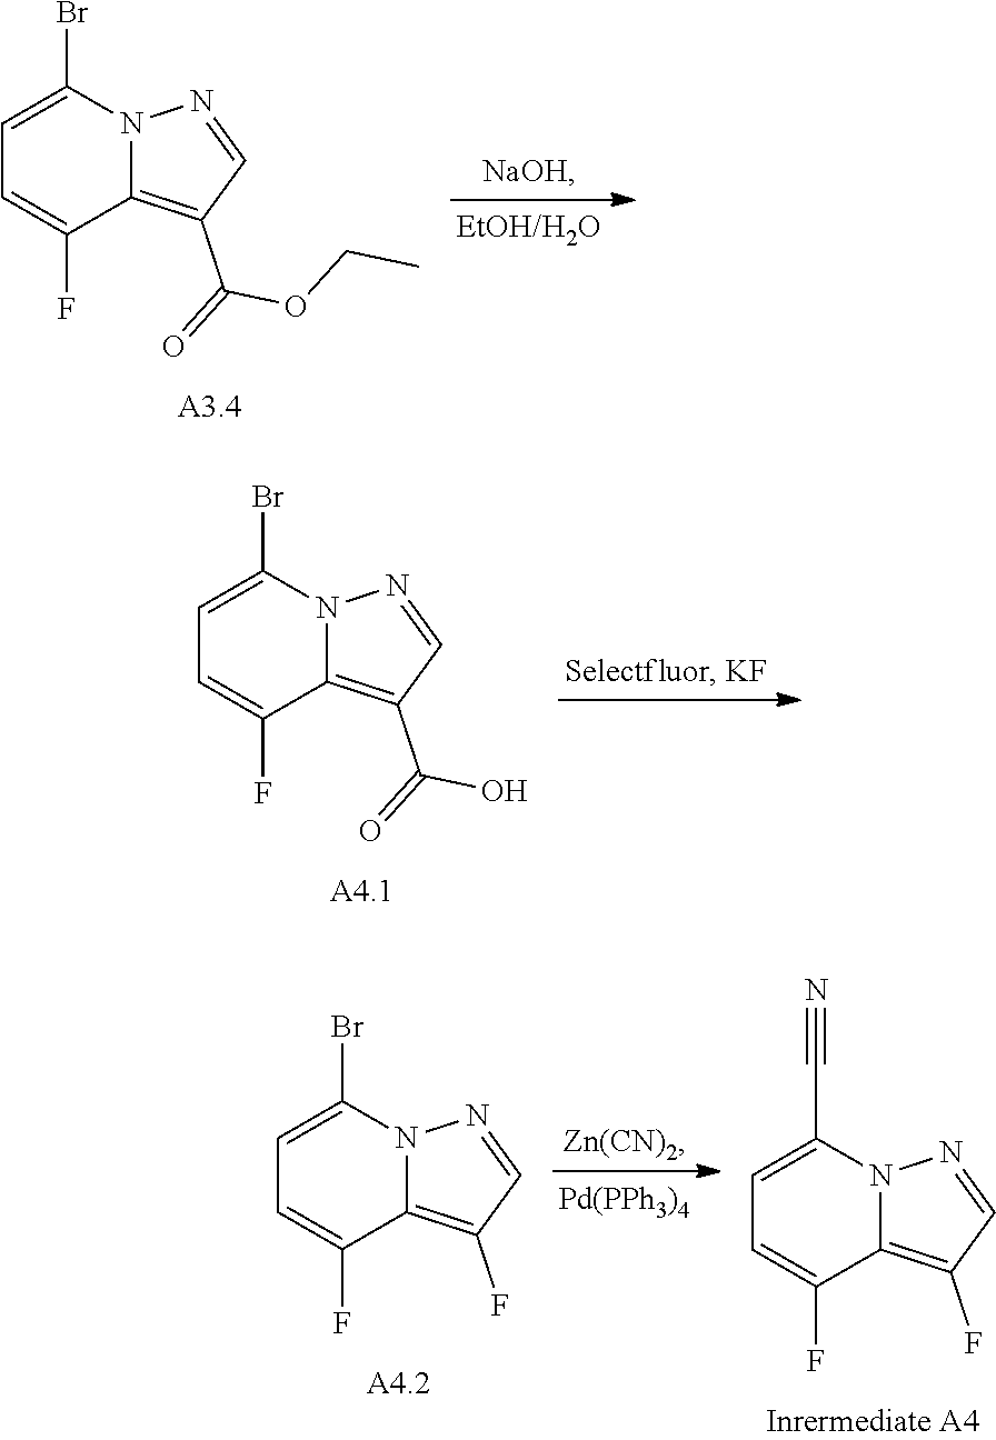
C1=C(Br)N2C(=C(C(OCC)=O)C=N2)C(F)=C1.C1=C(Br)N2C(=C(C(O)=O)C=N2)C(F)=C1.C1=C(Br)N2C(=C(F)C=N2)C(F)=C1.[Pd(PPh3)4].C1=C(C#N)N2C(=C(F)C=N2)C(F)=C1
